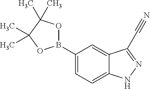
C1(B2OC(C)(C)C(C)(C)O2)=CC=C2C(=C1)C(C#N)=NN2
